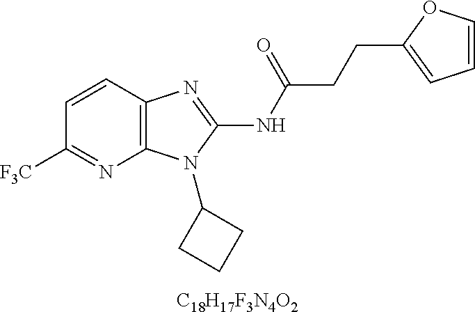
[C18H17F3N4O2].C1=CC2=C(N=C1[F3C])N(C1CCC1)C(NC(CCC1=CC=CO1)=O)=N2
